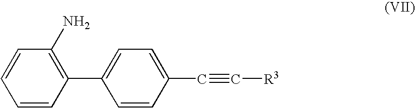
C1=CC(C2=CC=C(C#C[R3])C=C2)=C(N)C=C1
